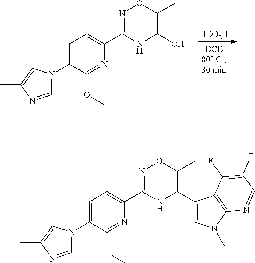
[HCO2H].N1=C(OC)C(N2C=NC(C)=C2)=CC=C1C1=NOC(C)C(O)N1.N1=C(OC)C(N2C=NC(C)=C2)=CC=C1C1=NOC(C)C(C2=CN(C)C3=C2C(F)=C(F)C=N3)N1
